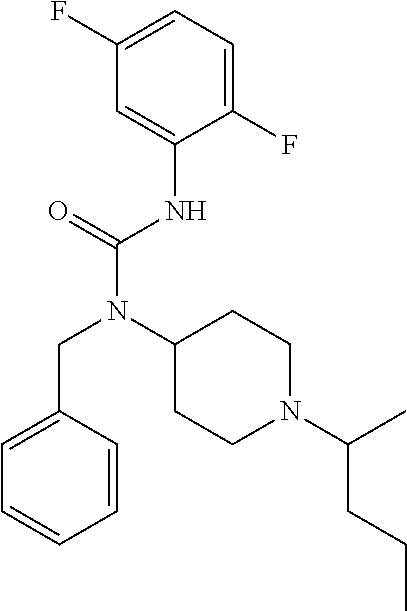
C1(F)=CC=C(F)C(NC(N(C2CCN(C(C)CCC)CC2)CC2=CC=CC=C2)=O)=C1
